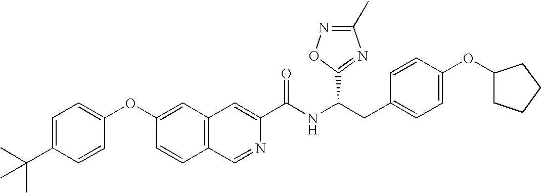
C1=C(C(C)(C)C)C=CC(OC2=CC3=C(C=C2)C=NC(C(NC(CC2=CC=C(OC4CCCC4)C=C2)C2=NC(C)=NO2)=O)=C3)=C1
